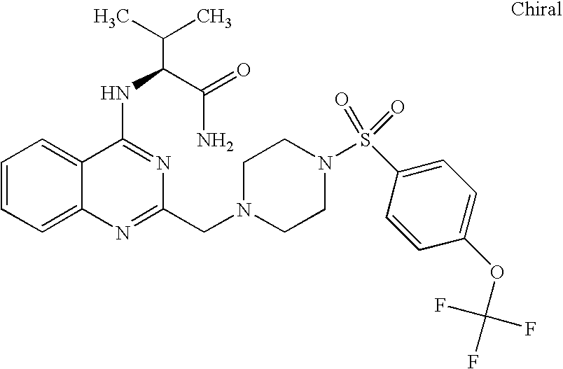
C1=CC=C2C(=C1)C(NC(C(N)=O)C(C)C)=NC(CN1CCN(S(C3=CC=C(OC(F)(F)F)C=C3)(=O)=O)CC1)=N2
